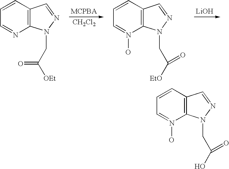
C12=C(C=CC=N1)C=NN2CC([OEt])=O.[CH2Cl2].C12=C(C=CC=N1O)C=NN2CC([EtO])=O.[LiOH].C12=C(C=CC=N1O)C=NN2CC(O)=O
